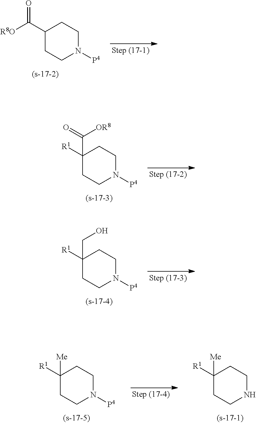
C1(C([R8O])=O)CCN([P4])CC1.C1([R1])(C(=O)[OR8])CCN([P4])CC1.C1([R1])(CO)CCN([P4])CC1.C1([R1])([Me])CCN([P4])CC1.C1([R1])([Me])CCNCC1
